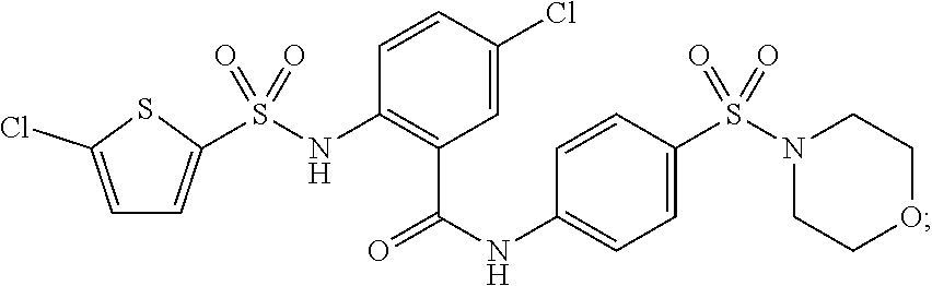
C1=C(Cl)C=CC(NS(C2=CC=C(Cl)S2)(=O)=O)=C1C(NC1=CC=C(S(=O)(N2CCOCC2)=O)C=C1)=O
